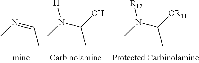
N(=CC)C.N(C(C)O)(C)[H].N(C(C)[OR11])(C)[R12]
